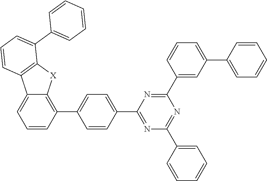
C1(C2=C3C(=CC=C2)C2=C([X]3)C(C3=CC=CC=C3)=CC=C2)=CC=C(C2=NC(C3=CC=CC=C3)=NC(C3=CC(C4=CC=CC=C4)=CC=C3)=N2)C=C1
